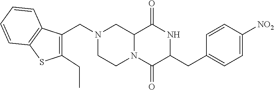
C12N(C(=O)C(CC3=CC=C([NO2])C=C3)NC1=O)CCN(CC1=C(CC)SC3=C1C=CC=C3)C2
